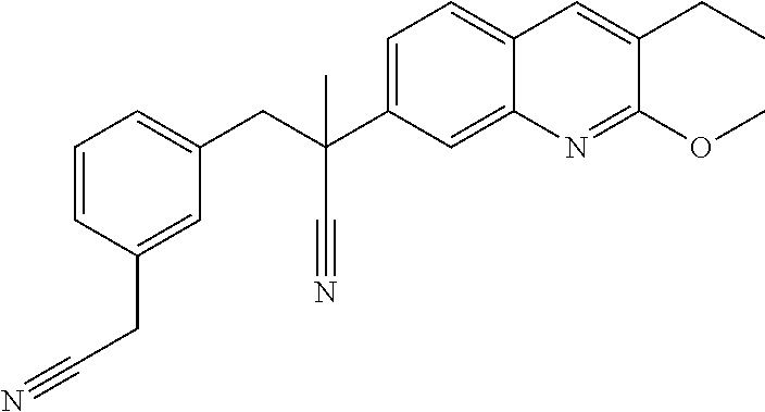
C1=C(C(CC2=CC=CC(CC#N)=C2)(C#N)C)C=C2C(=C1)C=C(CC)C(OC)=N2
